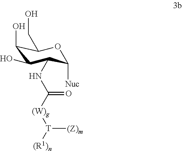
C1(O)C(O)C(NC([(W)g][T]([(Z)m])[(R1)n])=O)C([Nuc])OC1CO
